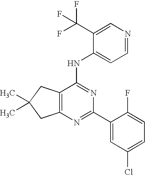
C12=C(CC(C)(C)C1)C(NC1=CC=NC=C1C(F)(F)F)=NC(C1=CC(Cl)=CC=C1F)=N2
